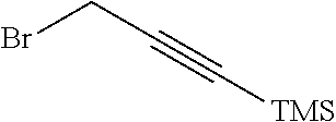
BrCC#C[TMS]
